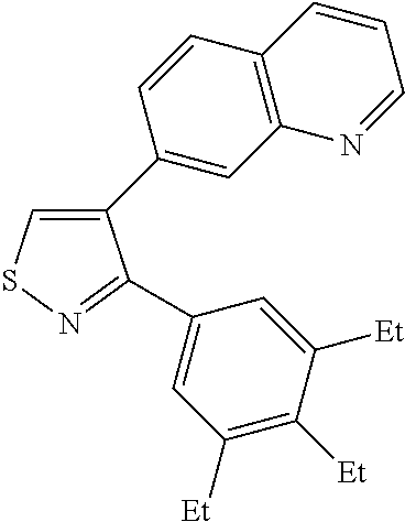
C1(C2=CC3=C(C=C2)C=CC=N3)=CSN=C1C1=CC([Et])=C([Et])C([Et])=C1
